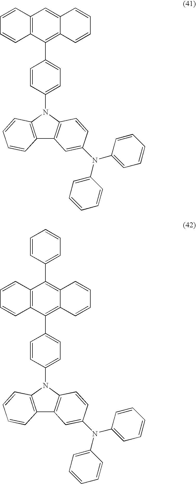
C12=C(N(C3=CC=C(C4=C5C(=CC6=C4C=CC=C6)C=CC=C5)C=C3)C3=C1C=C(N(C1=CC=CC=C1)C1=CC=CC=C1)C=C3)C=CC=C2.C12=C(N(C3=CC=C(C4=C5C(=C(C6=CC=CC=C6)C6=C4C=CC=C6)C=CC=C5)C=C3)C3=C1C=C(N(C1=CC=CC=C1)C1=CC=CC=C1)C=C3)C=CC=C2
